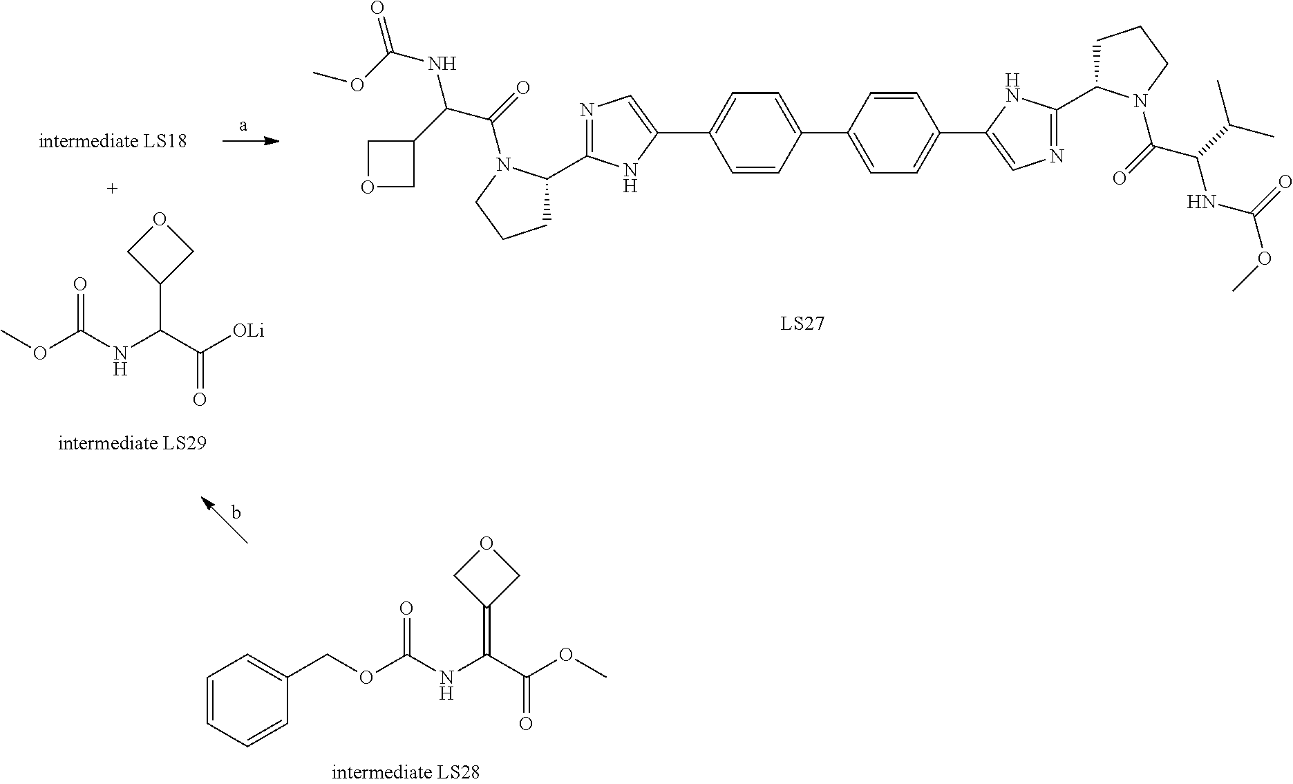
C1=CC(C2=CC=C(C3=CN=C(C4CCCN4C(=O)C(C(C)C)NC(OC)=O)N3)C=C2)=CC=C1C1=CN=C(C2CCCN2C(=O)C(NC(OC)=O)C2COC2)N1.COC(NC(C([OLi])=O)C1COC1)=O.C(OC(NC(C(OC)=O)=C1COC1)=O)C1=CC=CC=C1
